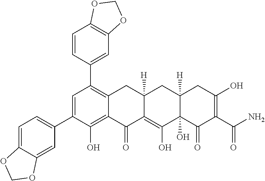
C1=C(C2=CC=C3C(=C2)OCO3)C(O)=C2C(=C1C1=CC3=C(C=C1)OCO3)CC1([H])C(=C(O)C3(O)C([H])(C1)CC(O)=C(C(N)=O)C3=O)C2=O
